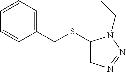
C1=CC=C(CSC2=CN=NN2CC)C=C1
